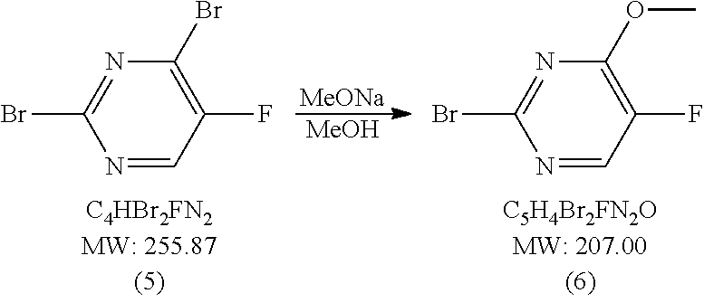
[MeONa].N1=CC(F)=C(Br)N=C1Br.[MeOH].N1=CC(F)=C(OC)N=C1Br
